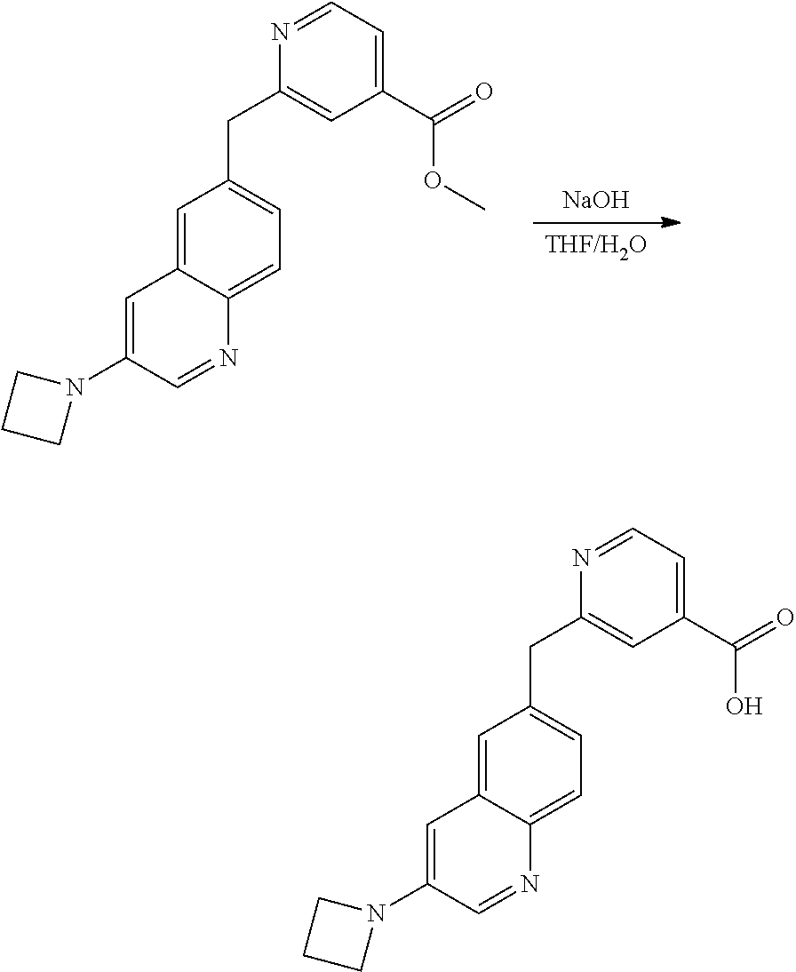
[THF/H2O].[NaOH].C1=C2C(=CC=C1CC1=CC(C(=O)OC)=CC=N1)N=CC(N1CCC1)=C2.C1=C2C(=CC=C1CC1=CC(C(=O)O)=CC=N1)N=CC(N1CCC1)=C2
